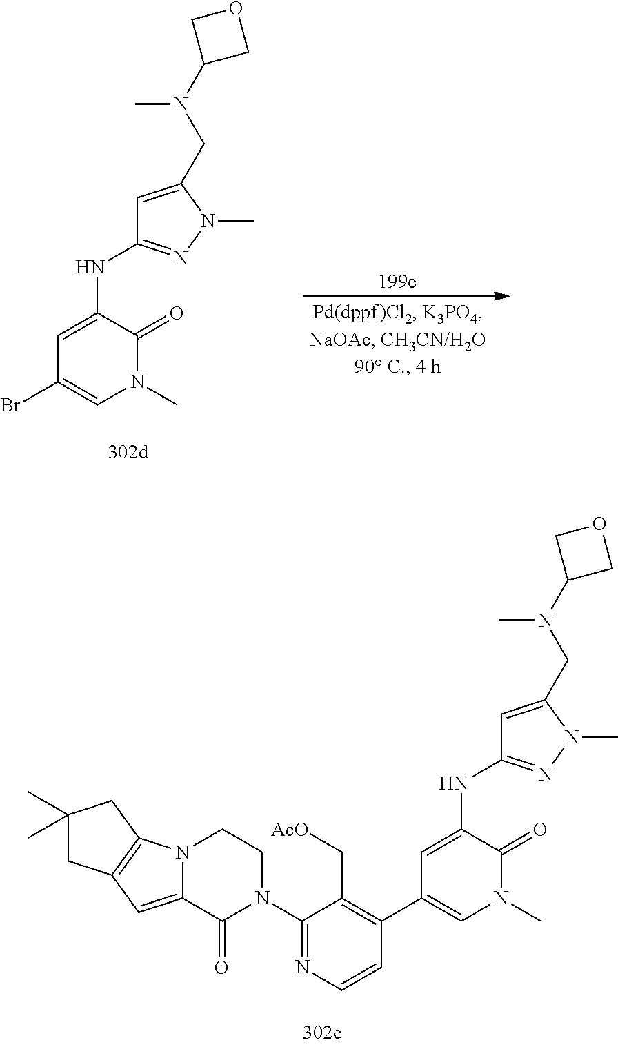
N1(C)C(=O)C(NC2=NN(C)C(CN(C3COC3)C)=C2)=CC(Br)=C1.N1(C)C(=O)C(NC2=NN(C)C(CN(C3COC3)C)=C2)=CC(C2=C(C[AcO])C(N3CCN4C(=CC5=C4CC(C)(C)C5)C3=O)=NC=C2)=C1
